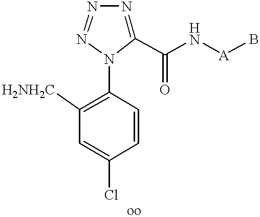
C1=CC(Cl)=CC([H2NH2C])=C1N1N=NN=C1C(=O)N[A]B
